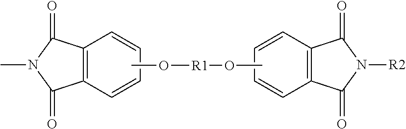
C12=C(C=CC=C1)C(=O)N(C)C2=O.CO[R1]OC.C12=C(C=CC=C1)C(=O)N([R2])C2=O
